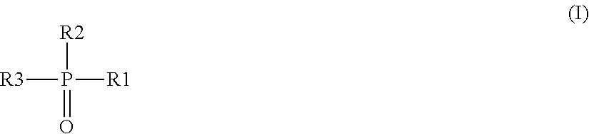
[R2]P([R3])([R1])=O
